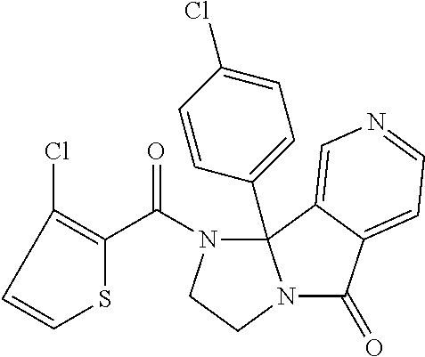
C1=CC(Cl)=C(C(N2CCN3C(=O)C4=CC=NC=C4C23C2=CC=C(Cl)C=C2)=O)S1
